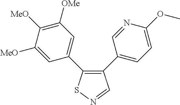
C1([MeO])=CC(C2=C(C3=CC=C(OC)N=C3)C=NS2)=CC([OMe])=C1[MeO]
